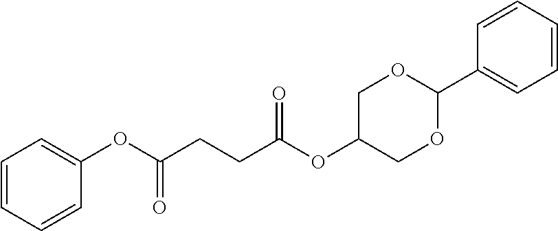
C1=CC=CC(OC(=O)CCC(OC2COC(C3=CC=CC=C3)OC2)=O)=C1
